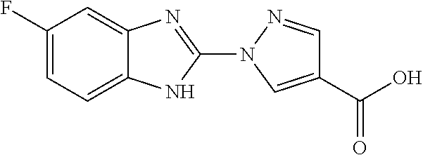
C1(F)=CC=C2C(=C1)N=C(N1C=C(C(=O)O)C=N1)N2
